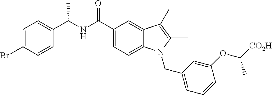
C1=CC=C(CN2C3=CC=C(C(NC(C4=CC=C(Br)C=C4)C)=O)C=C3C(C)=C2C)C=C1OC([CO2H])C
